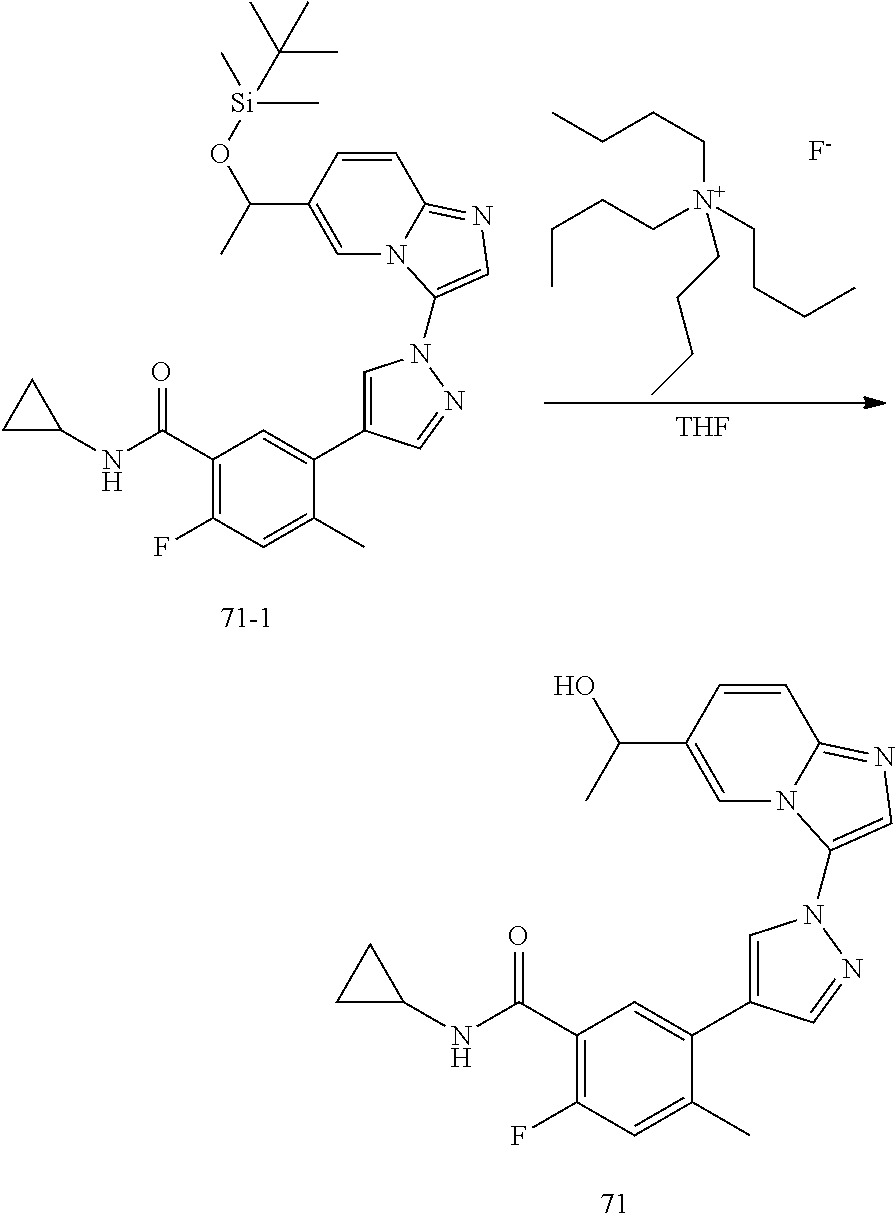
C1=CC(C(C)O[Si](C(C)(C)C)(C)C)=CN2C1=NC=C2N1C=C(C2=CC(C(NC3CC3)=O)=C(F)C=C2C)C=N1.[THF].C(CC[N+](CCCC)(CCCC)CCCC)C.[F-].C1=CC(C(C)O)=CN2C1=NC=C2N1C=C(C2=CC(C(NC3CC3)=O)=C(F)C=C2C)C=N1
